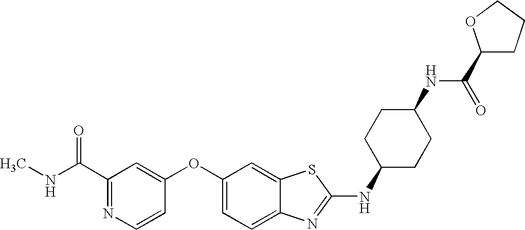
N1=C(C(=O)NC)C=C(OC2=CC=C3C(=C2)SC(NC2CCC(NC(=O)C4CCCO4)CC2)=N3)C=C1
